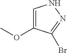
C1=C(OC)C(Br)=NN1
